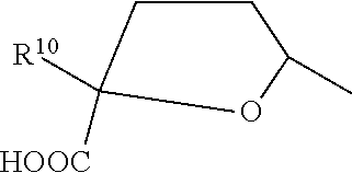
C1CC(C)OC1([R10])[HOOC]
